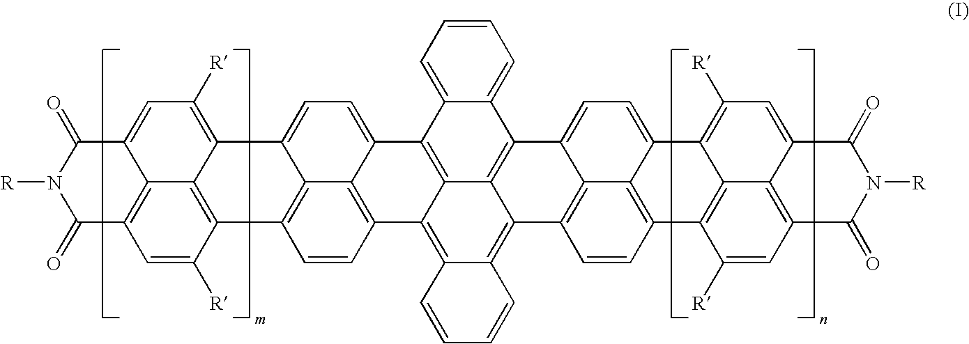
C1=CC=C2C(=C1)C1=C3C4=C2C2=CC=C5C6=C(C=CC(=C26)C4=C2C(=C3C3=C4C1=CC=C1C4=C(C=C3)C3=C4C1=C([R])C=C1C4=C(C=C3[R])C(=O)N([R])C1=O)C=CC=C2)C1=C2C5=C([R])C=C3C2=C(C=C1[R])C(=O)N([R])C3=O
